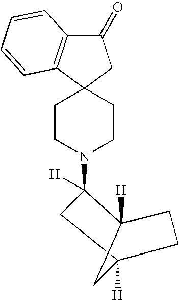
C1C2([H])CCC([H])(C2)C1(N1CCC2(CC1)CC(=O)C1=C2C=CC=C1)[H]
